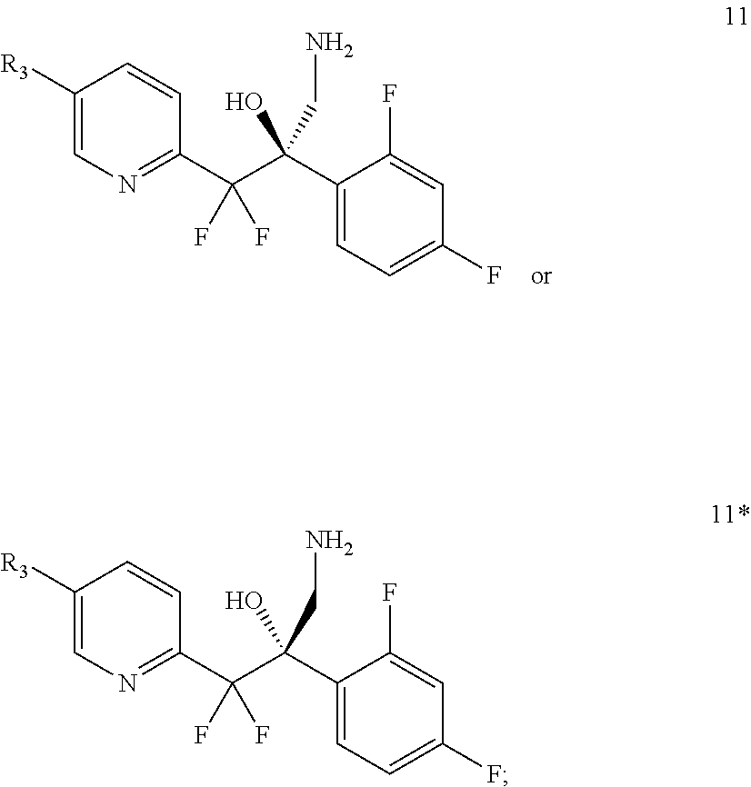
C(CN)(O)(C(C1=NC=C([R3])C=C1)(F)F)C1=CC=C(F)C=C1F.C(CN)(O)(C(C1=NC=C([R3])C=C1)(F)F)C1=CC=C(F)C=C1F
